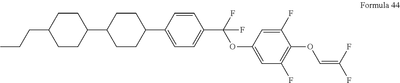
C1CC(C2CCC(CCC)CC2)CCC1C1=CC=C(C(F)(OC2=CC(F)=C(OC=C(F)F)C(F)=C2)F)C=C1
